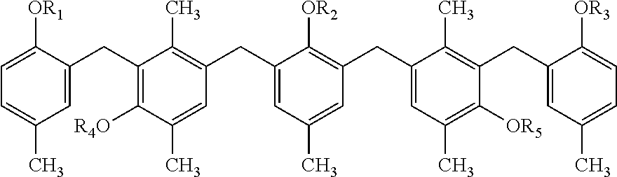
C1([OR1])=CC=C(C)C=C1CC1=C([R4O])C(C)=CC(CC2=CC(C)=CC(CC3=CC(C)=C([OR5])C(CC4=CC(C)=CC=C4[OR3])=C3C)=C2[OR2])=C1C
